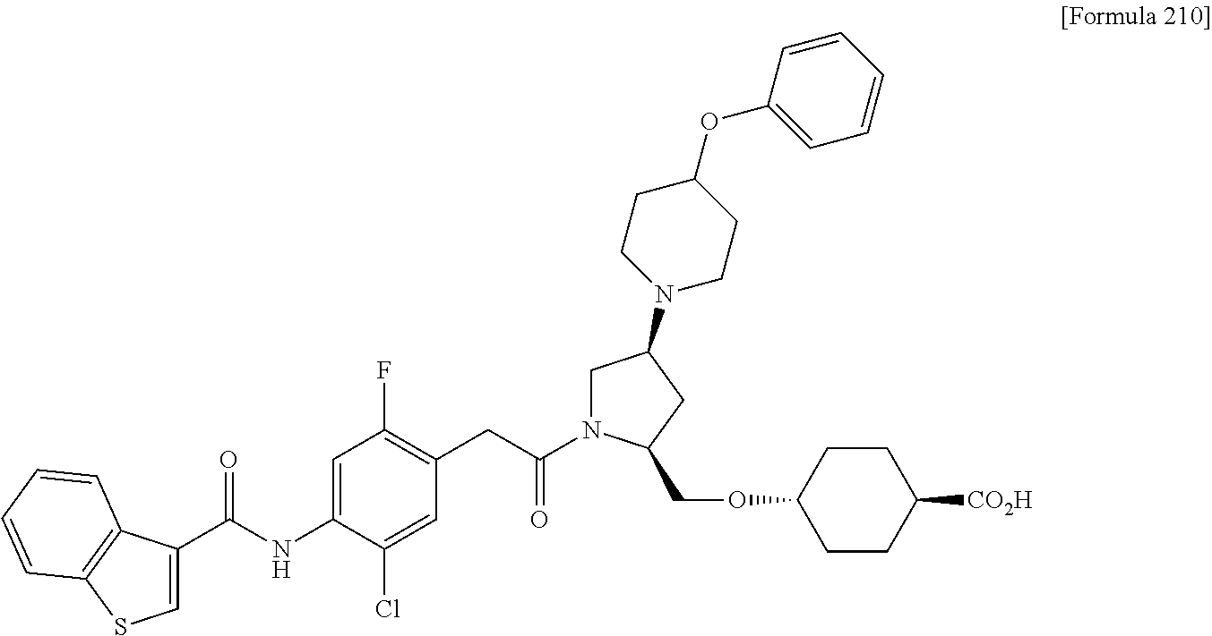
C1=C(NC(C2=CSC3=C2C=CC=C3)=O)C(Cl)=CC(CC(N2CC(N3CCC(OC4=CC=CC=C4)CC3)CC2COC2CCC([CO2H])CC2)=O)=C1F
